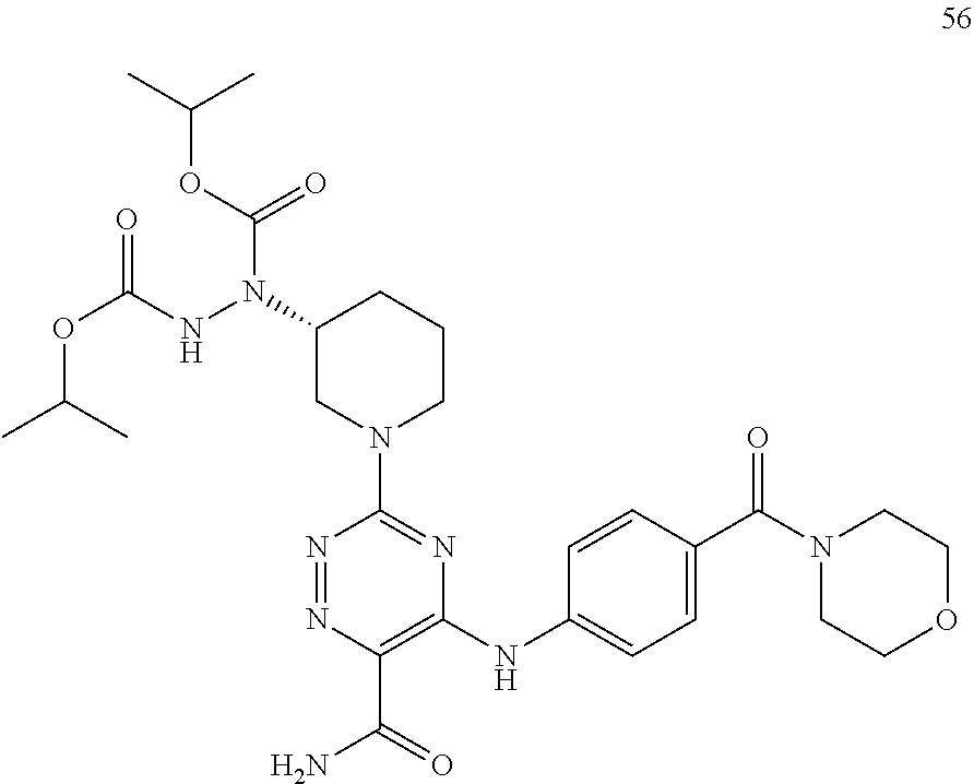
N1=NC(C(=O)N)=C(NC2=CC=C(C(N3CCOCC3)=O)C=C2)N=C1N1CCCC(N(NC(OC(C)C)=O)C(OC(C)C)=O)C1
